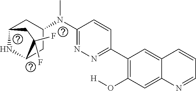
C1(C2=C(O[H])C=C3C(=C2)C=CC=N3)=NN=C(N(C2CC3NC(C2)C(F)(F)C3)C)C=C1
